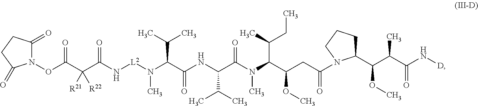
N(C(C(NC(C(C)C)C(N(C)C(C(C)CC)C(CC(=O)N1C(C(C(C(=O)N[D])C)OC)CCC1)OC)=O)=O)C(C)C)([L2]NC(C(C(=O)ON1C(=O)CCC1=O)([R21])[R22])=O)C
